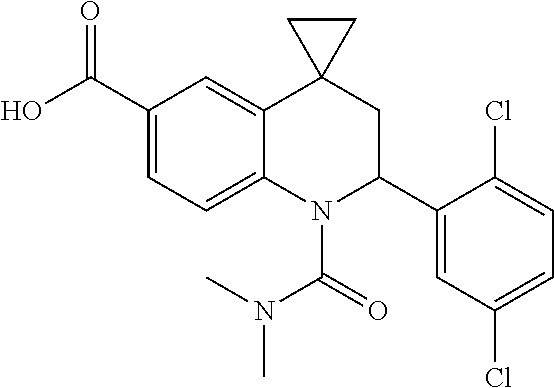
C1(C(O)=O)=CC=C2C(=C1)C1(CC(C3=CC(Cl)=CC=C3Cl)N2C(=O)N(C)C)CC1
